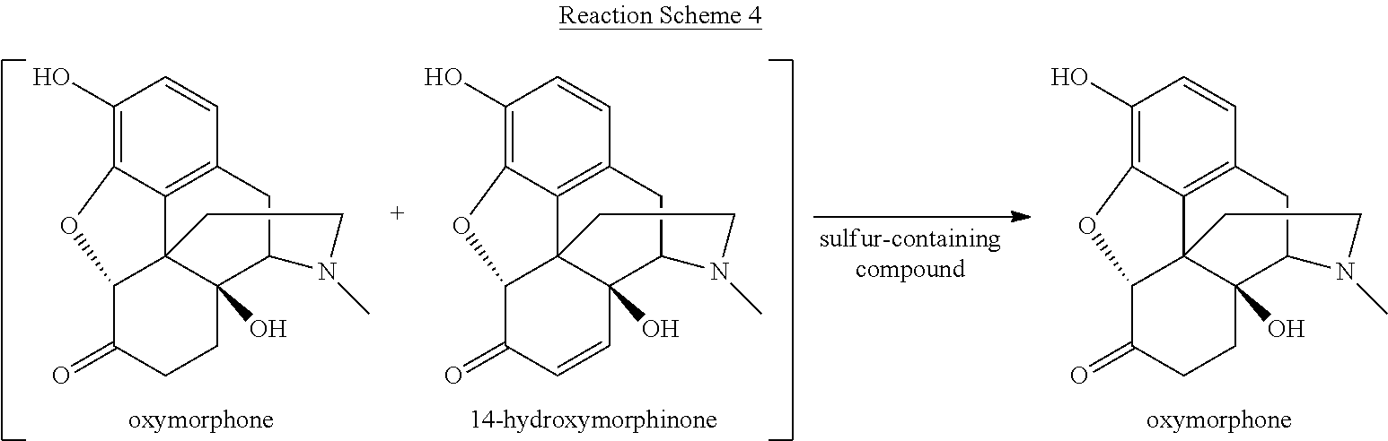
C1(O)=C2C3=C(C=C1)CC1C4(O)C3(C(C(=O)CC4)O2)CCN1C.C1(O)=C2C3=C(C=C1)CC1C4(O)C3(C(C(=O)C=C4)O2)CCN1C.C1(O)=C2C3=C(C=C1)CC1C4(O)C3(C(C(=O)CC4)O2)CCN1C
